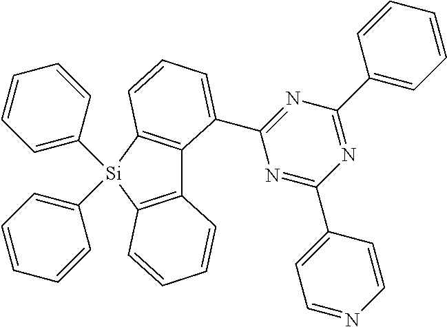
C12=C(C=CC=C1)[Si](C1=CC=CC=C1)(C1=CC=CC=C1)C1=C2C(C2=NC(C3=CC=CC=C3)=NC(C3=CC=NC=C3)=N2)=CC=C1
